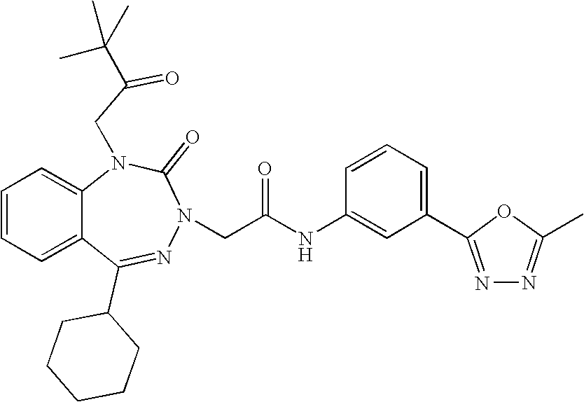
C1=CC=C2C(=C1)N(CC(=O)C(C)(C)C)C(=O)N(CC(NC1=CC(C3=NN=C(C)O3)=CC=C1)=O)N=C2C1CCCCC1
